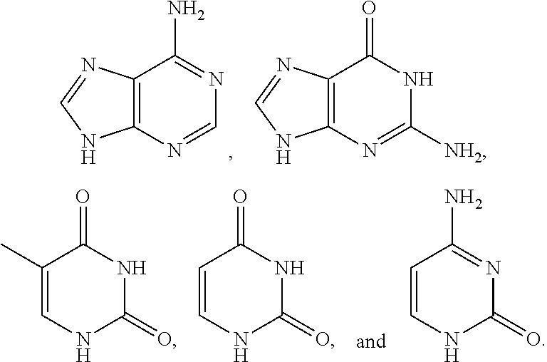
C12=C(N=CN=C1N)NC=N2.C12=C(N=C([NH2])NC1=O)NC=N2.C1(C)=CNC(=O)NC1=O.C1=CNC(=O)NC1=O.C1=CNC(=O)N=C1N
